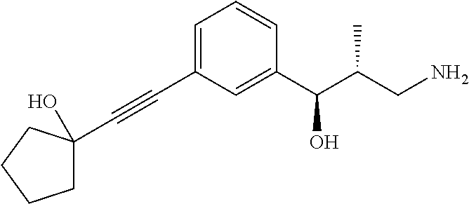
C1=C(C#CC2(O)CCCC2)C=C(C(C(CN)C)O)C=C1
